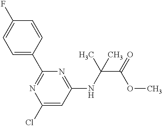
C1=C(C2=NC(Cl)=CC(NC(C(=O)OC)(C)C)=N2)C=CC(F)=C1
